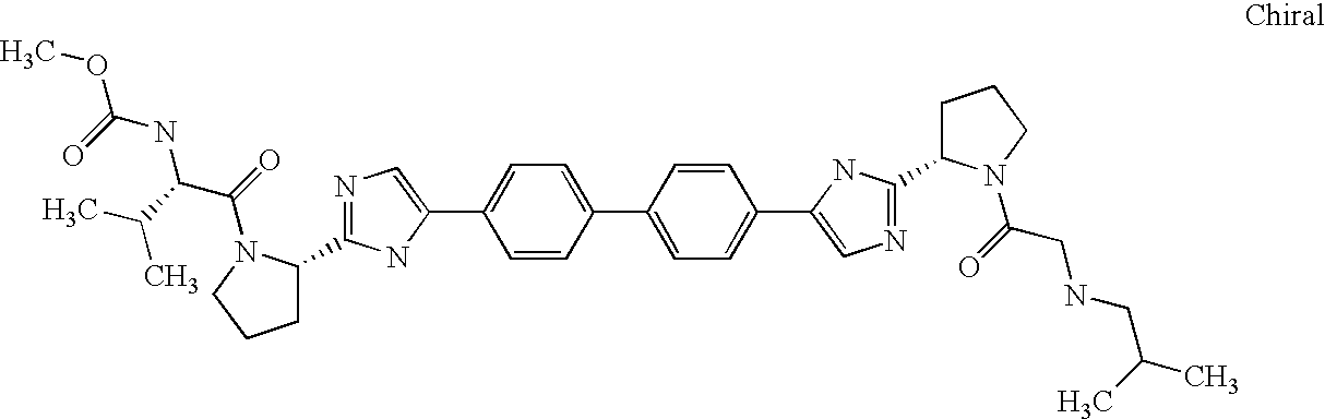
C1=CC(C2=CC=C(C3=CN=C(C4CCCN4C(=O)CNCC(C)C)N3)C=C2)=CC=C1C1=CN=C(C2CCCN2C(=O)C(C(C)C)NC(OC)=O)N1
